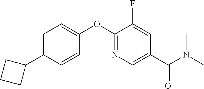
C1=C(C2CCC2)C=CC(OC2=NC=C(C(N(C)C)=O)C=C2F)=C1
